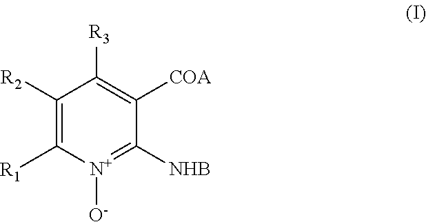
C1([R2])=C([R1])[N+]([O-])=C([NHB])C([COA])=C1[R3]
